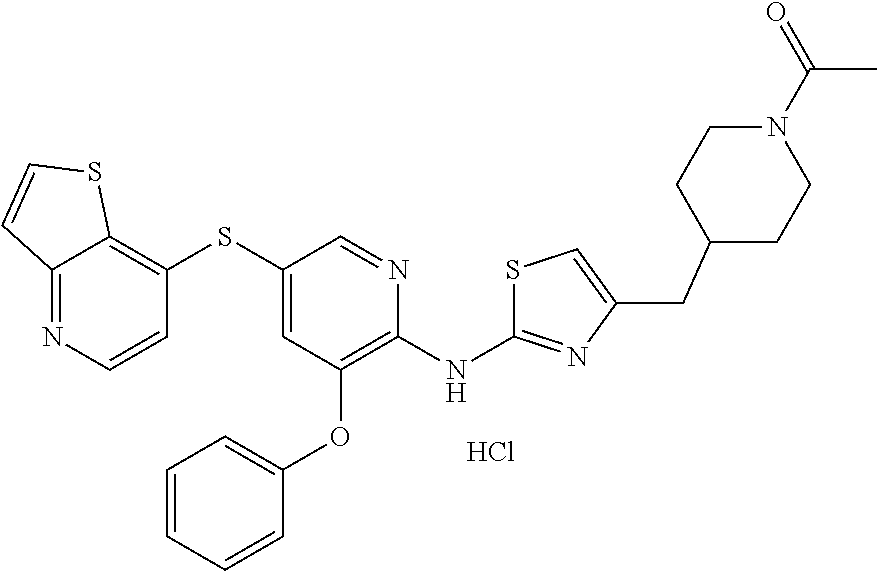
Cl.C12=NC=CC(SC3=CC(OC4=CC=CC=C4)=C(NC4=NC(CC5CCN(C(C)=O)CC5)=CS4)N=C3)=C1SC=C2
